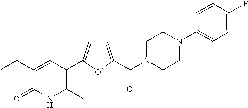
C1(=O)NC(C)=C(C2=CC=C(C(N3CCN(C4=CC=C(F)C=C4)CC3)=O)O2)C=C1CC
